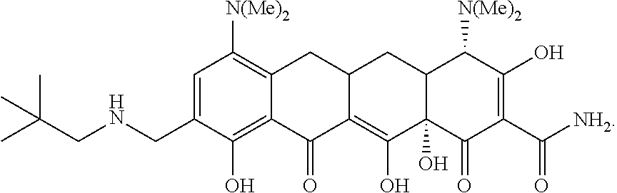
C12=C(O)C(CNCC(C)(C)C)=CC([N(Me)2])=C1CC1C(=C(O)C3(O)C(C1)C([N(Me)2])C(O)=C(C([NH2])=O)C3=O)C2=O
